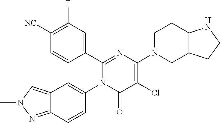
C1(C2=CC(F)=C([CN])C=C2)=NC(N2CC3C(CC2)NCC3)=C(Cl)C(=O)N1C1=CC2=CN(C)N=C2C=C1
